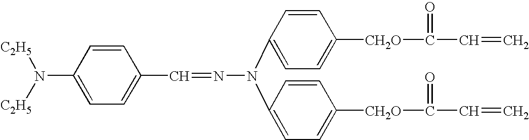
N(C1=CC=C(C=NN(C2=CC=C([CH2O]C(=O)C=C)C=C2)C2=CC=C([CH2O]C(=O)C=C)C=C2)C=C1)([C2H5])[C2H5]
